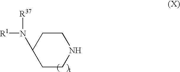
C1(N([R1])[R37])CCNCC1
